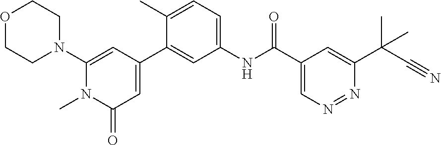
O1CCN(C2=CC(C3=CC(NC(C4=CN=NC(C(C#N)(C)C)=C4)=O)=CC=C3C)=CC(=O)N2C)CC1
